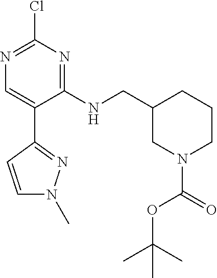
C1(NCC2CN(C(=O)OC(C)(C)C)CCC2)=NC(Cl)=NC=C1C1=NN(C)C=C1
